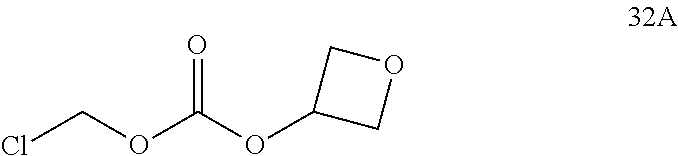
ClCOC(OC1COC1)=O
